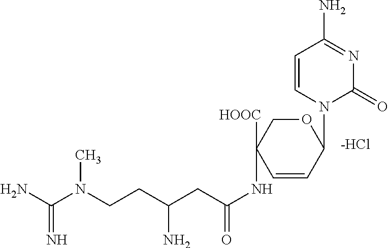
C1=CN(C2OCC([HOOC])(NC(=O)CC(CCN(C(N)=N)C)N)C=C2)C(=O)N=C1N.[-HCl]
